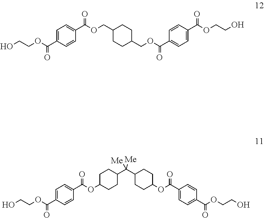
C1(COC(C2=CC=C(C(OCCO)=O)C=C2)=O)CCC(COC(C2=CC=C(C(OCCO)=O)C=C2)=O)CC1.C1C(OC(C2=CC=C(C(OCCO)=O)C=C2)=O)CCC(C(C2CCC(OC(C3=CC=C(C(OCCO)=O)C=C3)=O)CC2)([Me])[Me])C1
